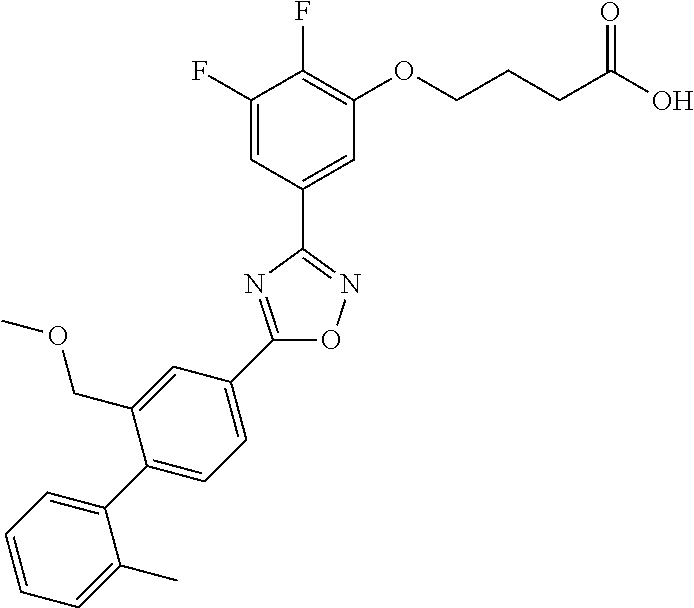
C1(F)=CC(C2=NOC(C3=CC=C(C4=CC=CC=C4C)C(COC)=C3)=N2)=CC(OCCCC(=O)O)=C1F
